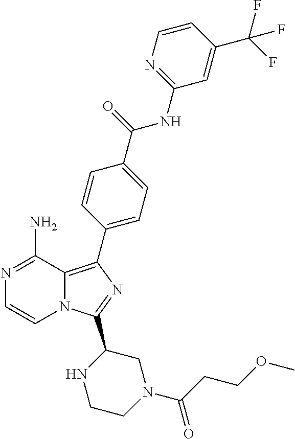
N1=C(N)C2=C(C3=CC=C(C(=O)NC4=NC=CC(C(F)(F)F)=C4)C=C3)N=C(C3NCCN(C(CCOC)=O)C3)N2C=C1
